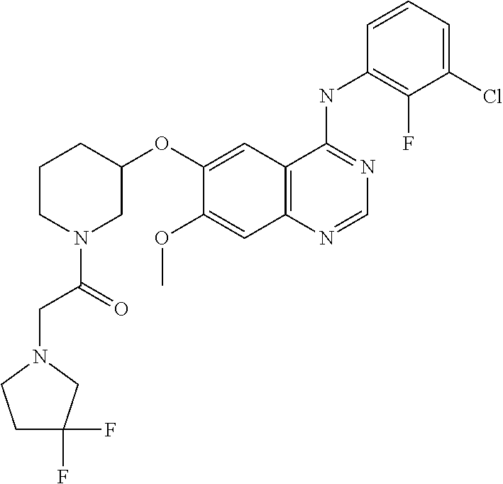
C12=C(N=CN=C1NC1=C(F)C(Cl)=CC=C1)C=C(OC)C(OC1CCCN(C(=O)CN3CCC(F)(F)C3)C1)=C2
